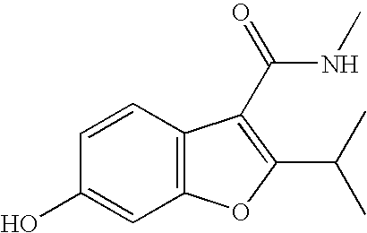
C12=C(C=CC(O)=C1)C(C(NC)=O)=C(C(C)C)O2
